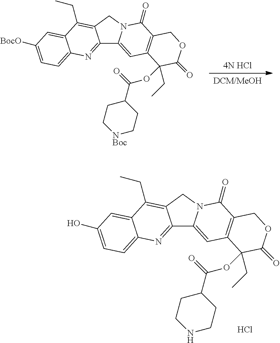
[DCM/MeOH].[4N HCl].C12=NC3=CC=C([BocO])C=C3C(CC)=C1CN1C2=CC2=C(C1=O)COC(=O)C2(CC)OC(C1CC[NBoc]CC1)=O.C12=NC3=CC=C(O)C=C3C(CC)=C1CN1C2=CC2=C(C1=O)COC(=O)C2(CC)OC(C1CCNCC1)=O.Cl
